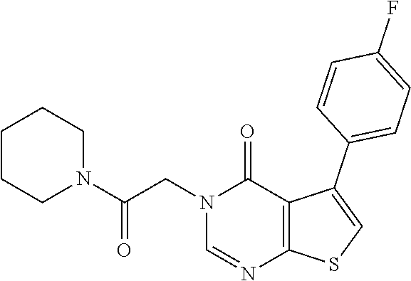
N1(CC(N2CCCCC2)=O)C=NC2=C(C1=O)C(C1=CC=C(F)C=C1)=CS2
